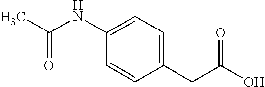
C1(NC(C)=O)=CC=C(CC(O)=O)C=C1
